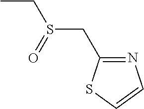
CCS(CC1=NC=CS1)=O
